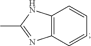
C12=C(C=CC=C1)N=C(C)N2
